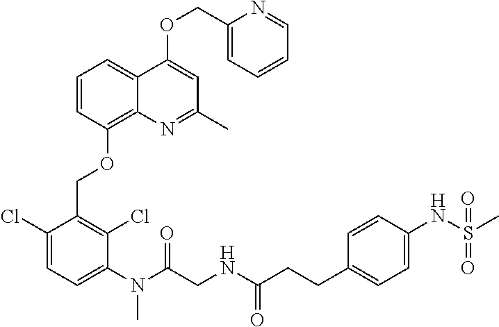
C1(Cl)=CC=C(N(C(=O)CNC(=O)CCC2=CC=C(NS(C)(=O)=O)C=C2)C)C(Cl)=C1COC1=C2C(=CC=C1)C(OCC1=CC=CC=N1)=CC(C)=N2
